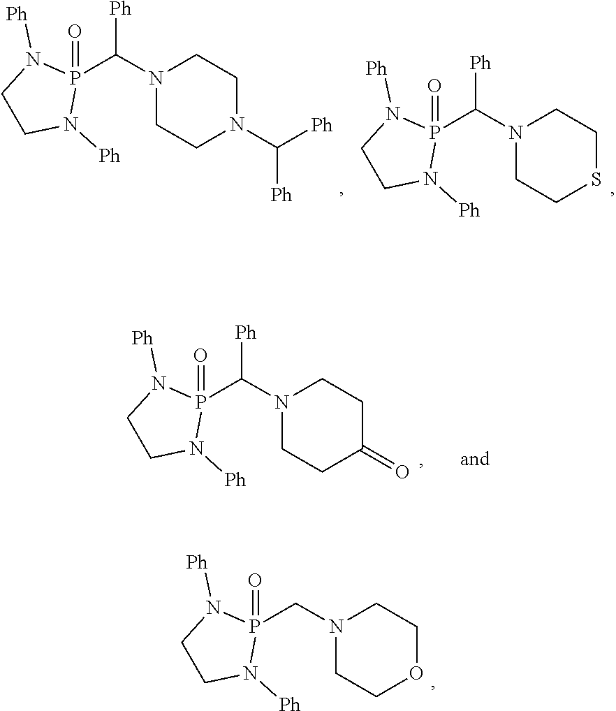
N1(CP2(=O)N([Ph])CCN2[Ph])CCOCC1.N1(C([Ph])P2(=O)N([Ph])CCN2[Ph])CCN(C([Ph])[Ph])CC1.N1(C([Ph])P2(=O)N([Ph])CCN2[Ph])CCSCC1.N1(C([Ph])P2(=O)N([Ph])CCN2[Ph])CCC(=O)CC1
